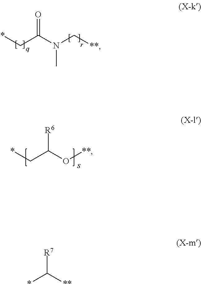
*CC(N(C[**])C)=O.*CC(O[**])[R6].[R7]C(*)[**]
